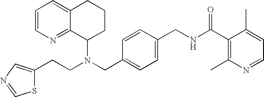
N(CC1=CC=C(CNC(C2=C(C)N=CC=C2C)=O)C=C1)(C1CCCC2=CC=CN=C12)CCC1=CN=CS1
